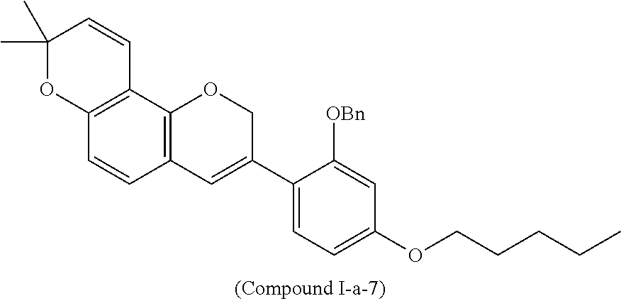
C12=C(C3=C(C=C1)C=C(C1=CC=C(OCCCCC)C=C1[OBn])CO3)C=CC(C)(C)O2
